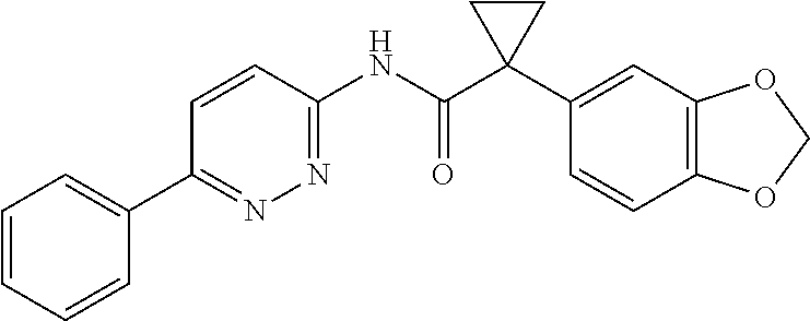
C1=CC(NC(C2(C3=CC4=C(C=C3)OCO4)CC2)=O)=NN=C1C1=CC=CC=C1
